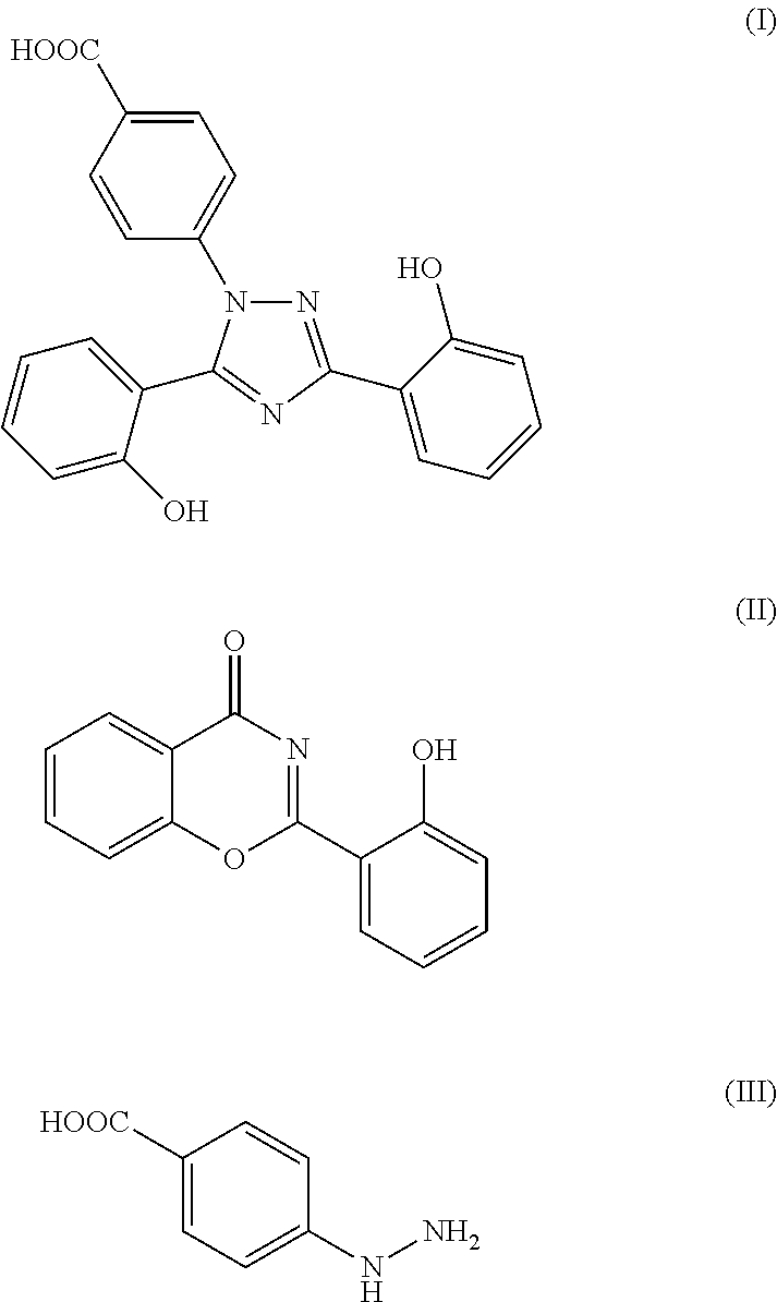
N1=C(C2=CC=CC=C2O)N=C(C2=CC=CC=C2O)N1C1=CC=C([HOOC])C=C1.C1=CC=C2C(=C1)C(=O)N=C(C1=CC=CC=C1O)O2.C1([HOOC])=CC=C(NN)C=C1
